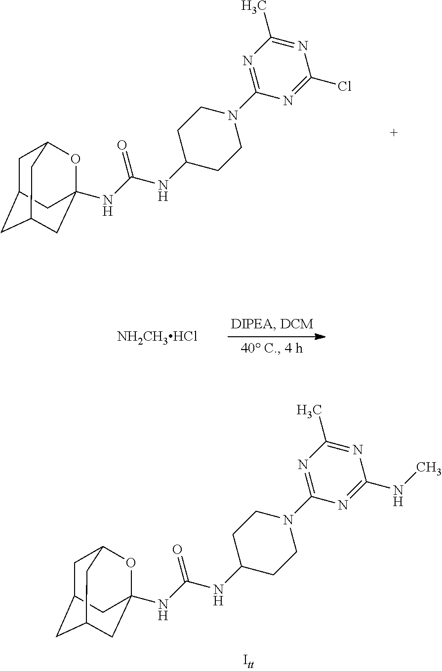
C1C2CC3CC(NC(NC4CCN(C5=NC(C)=NC(Cl)=N5)CC4)=O)(OC1C3)C2.[NH2CH3HCl].C1C2CC3CC(NC(NC4CCN(C5=NC(C)=NC(NC)=N5)CC4)=O)(OC1C3)C2
